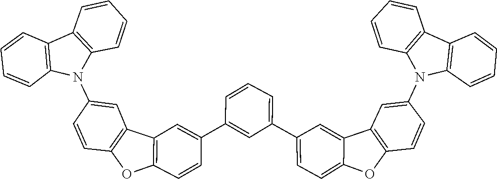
C1=CC2=C(C=C1)N(C1=CC3=C(C=C1)OC1=CC=C(C4=CC=CC(C5=CC6=C(OC7=C6C=C(N6C8=C(C=CC=C8)C8=C6C=CC=C8)C=C7)C=C5)=C4)C=C31)C1=C2C=CC=C1
